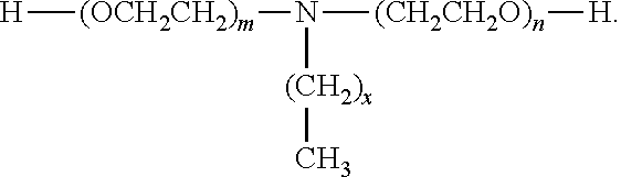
[H][(OCH2CH2)m]N([(CH2CH2O)n][H])[(CH2)x]C
